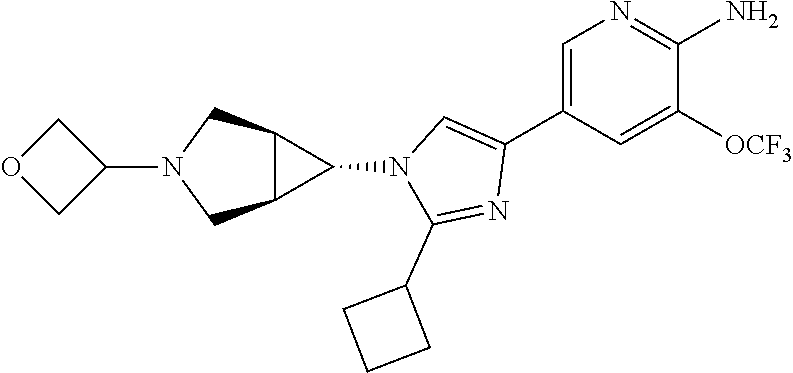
C1=C(C2=CN(C3C4C3CN(C3COC3)C4)C(C3CCC3)=N2)C=C([OCF3])C(N)=N1
